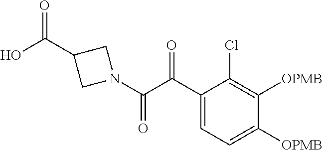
C1=C(C(C(N2CC(C(O)=O)C2)=O)=O)C(Cl)=C([OPMB])C([OPMB])=C1
